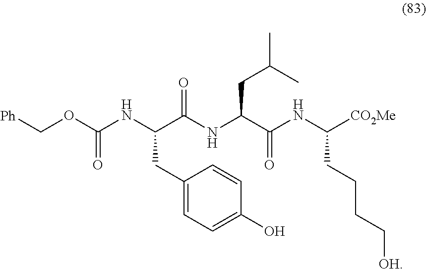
N(C(C(NC(C(NC([CO2Me])CCCC[OH])=O)CC(C)C)=O)CC1=CC=C(O)C=C1)C(OC[Ph])=O
